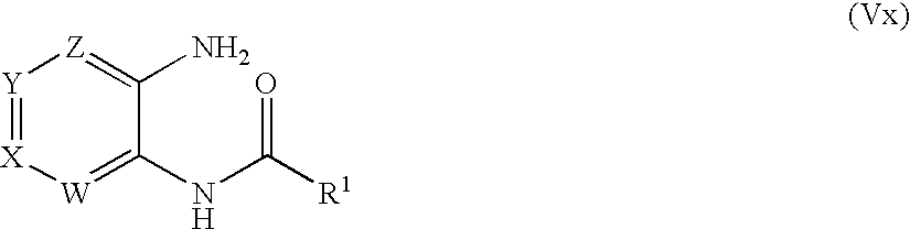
[Y]1=[X][W]=C(NC(=O)[R1])C(N)=[Z]1
